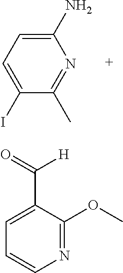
C1(N)=CC=C(I)C(C)=N1.C1=C(C(=O)[H])C(OC)=NC=C1
